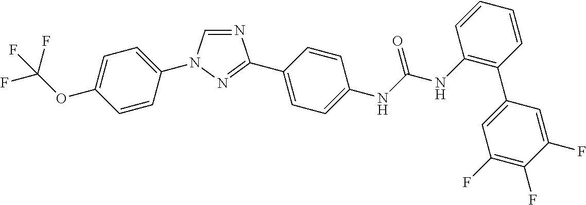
C1=C(N2C=NC(C3=CC=C(NC(NC4=C(C5=CC(F)=C(F)C(F)=C5)C=CC=C4)=O)C=C3)=N2)C=CC(OC(F)(F)F)=C1
